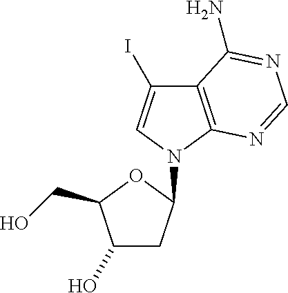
C1(O)CC(N2C=C(I)C3=C2N=CN=C3N)OC1CO
